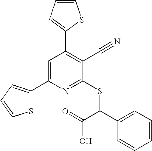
C1(C2=C(C#N)C(SC(C3=CC=CC=C3)C(=O)O)=NC(C3=CC=CS3)=C2)=CC=CS1
